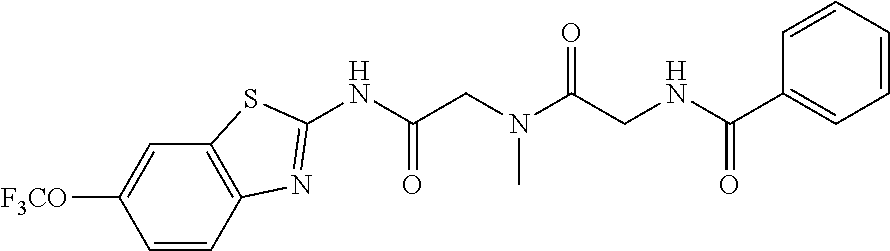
C1=CC2=C(C=C1[F3CO])SC(NC(CN(C(CNC(=O)C1=CC=CC=C1)=O)C)=O)=N2
